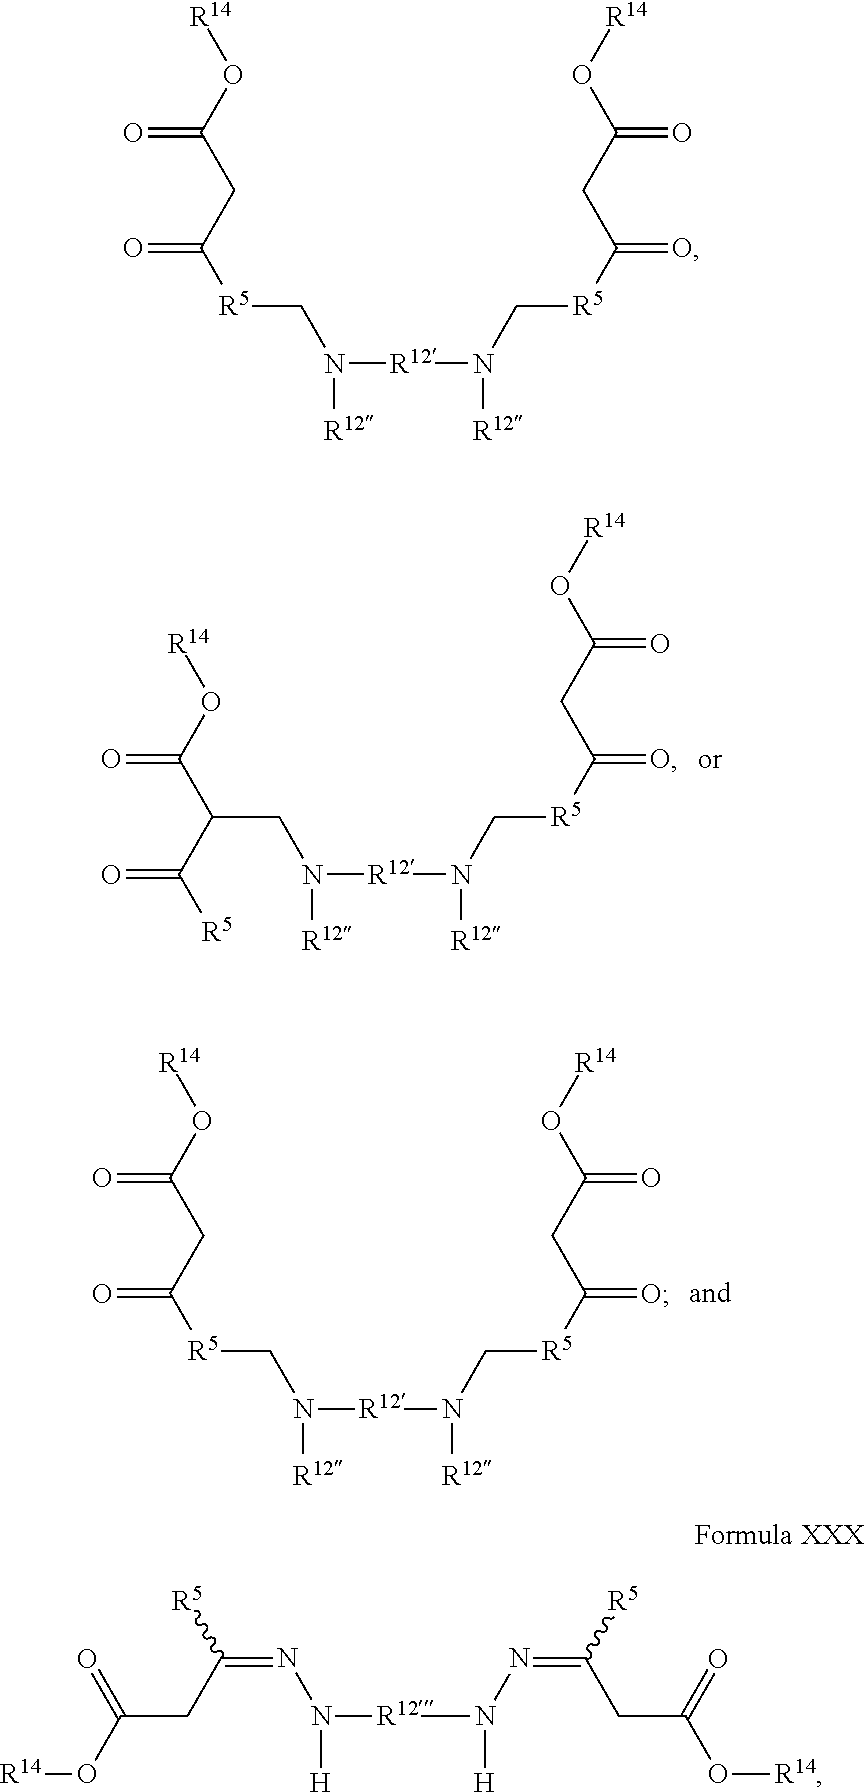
N([R12]N([R12])C[R5]C(=O)CC(O[R14])=O)([R12])CC(C(=O)O[R14])C([R5])=O.N([R12]N([R12])C[R5]C(=O)CC(O[R14])=O)([R12])C[R5]C(=O)CC(O[R14])=O.N([R12]N([R12])C[R5]C(=O)CC(O[R14])=O)([R12])C[R5]C(=O)CC(O[R14])=O.N([R12]N([H])N=C([R5])CC(O[R14])=O)([H])N=C([R5])CC(O[R14])=O
